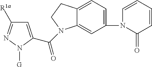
C1=C(C(=O)N2C3=CC(N4C(=O)C=CC=C4)=CC=C3CC2)N([G])N=C1[R1a]
